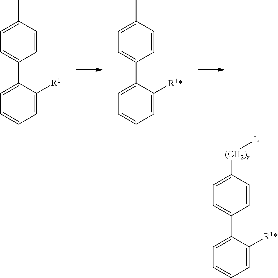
C1=CC(C)=CC=C1C1=CC=CC=C1[R1].C1=CC(C)=CC=C1C1=CC=CC=C1[R1*].C1=CC([(CH2)r][L])=CC=C1C1=CC=CC=C1[R1*]
